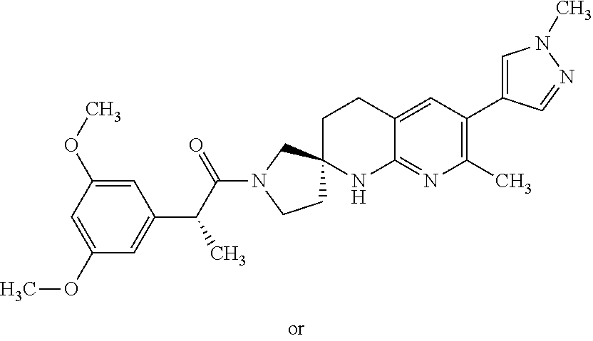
C1(OC)=CC(OC)=CC(C(C(N2CCC3(C2)CCC2=CC(C4=CN(C)N=C4)=C(C)N=C2N3)=O)C)=C1
